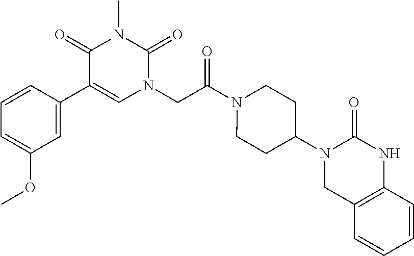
C1=C(C2=CN(CC(N3CCC(N4CC5=C(NC4=O)C=CC=C5)CC3)=O)C(=O)N(C)C2=O)C=CC=C1OC
